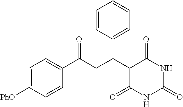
C1=CC(C(CC(C2C(=O)NC(=O)NC2=O)C2=CC=CC=C2)=O)=CC=C1[PhO]
